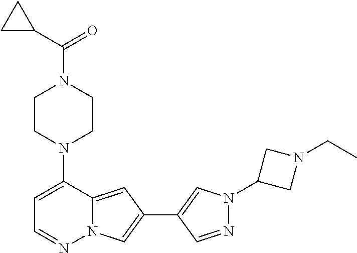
C1CN(C2=CC=NN3C2=CC(C2=CN(C4CN(CC)C4)N=C2)=C3)CCN1C(C1CC1)=O
